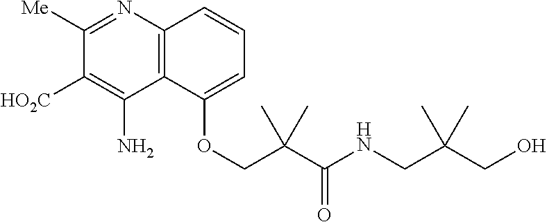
C1([Me])=NC2=C(C(N)=C1[HO2C])C(OCC(C(NCC(CO)(C)C)=O)(C)C)=CC=C2
